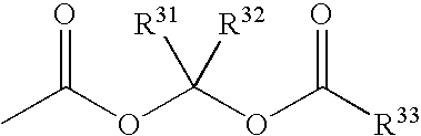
CC(OC([R31])([R32])OC([R33])=O)=O
